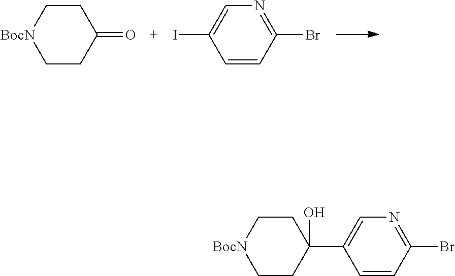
C1CC(=O)CC[BocN]1.C1=CC(Br)=NC=C1I.C1CC(O)(C2=CN=C(Br)C=C2)CC[BocN]1
